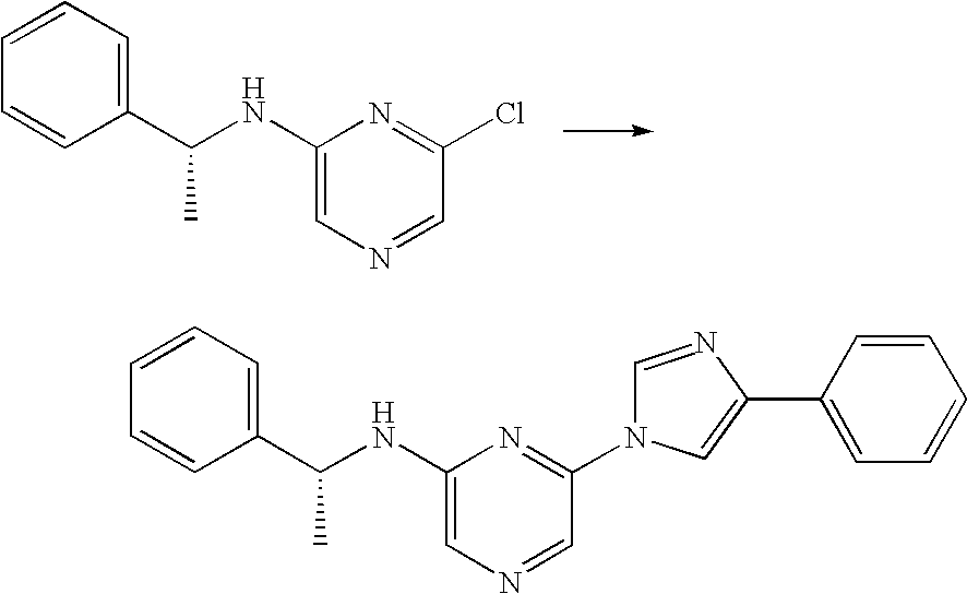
C1(C(NC2=CN=CC(Cl)=N2)C)=CC=CC=C1.C1(C(NC2=CN=CC(N3C=NC(C4=CC=CC=C4)=C3)=N2)C)=CC=CC=C1
